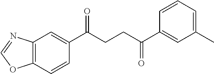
C1(C(CCC(C2=CC(C)=CC=C2)=O)=O)=CC2=C(C=C1)OC=N2
